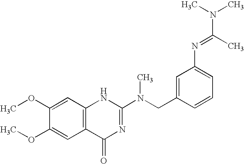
C1(OC)=CC2=C(C=C1OC)C(=O)N=C(N(CC1=CC(N=C(N(C)C)C)=CC=C1)C)N2
